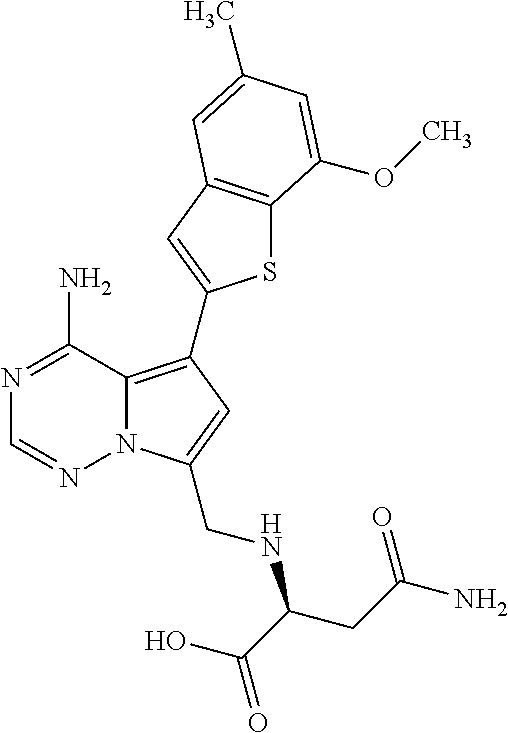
C12=C(C3=CC4=C(S3)C(OC)=CC(C)=C4)C=C(CNC(CC(=O)N)C(=O)O)N1N=CN=C2N
